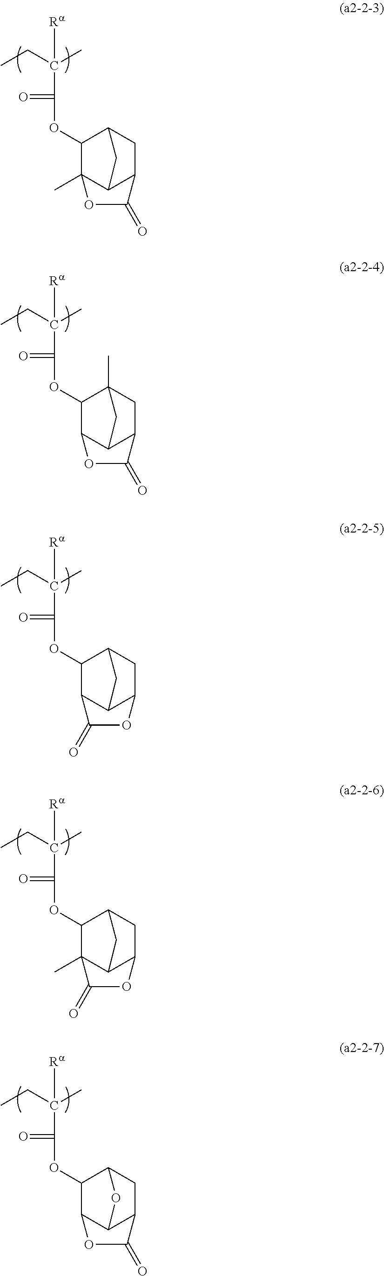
CCC(C)([Ra])C(OC1C2(C)C3C(CC1C3)C(=O)O2)=O.CCC(C)([Ra])C(OC1C2C3C(CC1(C)C3)C(=O)O2)=O.CCC(C)([Ra])C(OC1C2C3C(CC1C3)OC2=O)=O.CCC(C)([Ra])C(OC1C2(C)C3C(CC1C3)OC2=O)=O.CCC(C)([Ra])C(OC1C2C3C(CC1O3)C(=O)O2)=O
